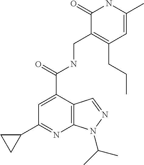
C12=C(C(C(=O)NCC3=C(CCC)C=C(C)NC3=O)=CC(C3CC3)=N1)C=NN2C(C)C
